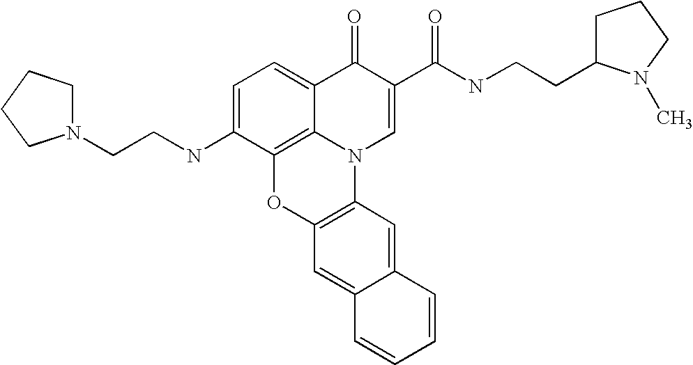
C1=C(NCCN2CCCC2)C2=C3C(=C1)C(=O)C(C(NCCC1CCCN1C)=O)=CN3C1=C(O2)C=C2C(=C1)C=CC=C2
